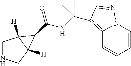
C1NCC2([H])C1([H])C2C(NC(C)(C)C1=C2C=CC=CN2N=C1)=O
